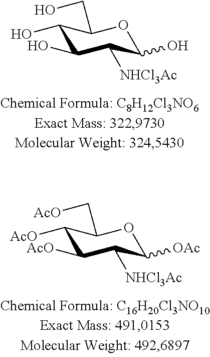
C1(O)C(O)C([NHCl3Ac])C(O)OC1CO.C1([AcO])C([AcO])C([NHCl3Ac])C([OAc])OC1C[AcO]
